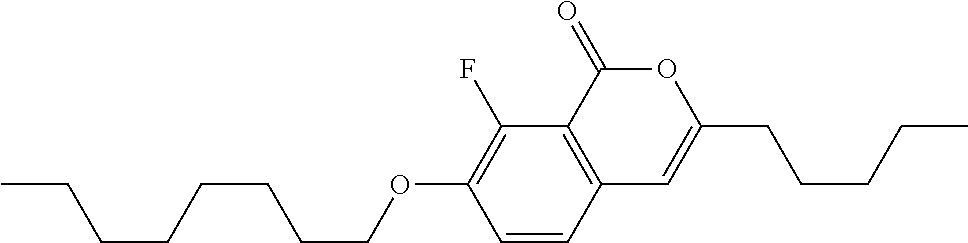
C1=CC2=C(C(F)=C1OCCCCCCCC)C(=O)OC(CCCCC)=C2
